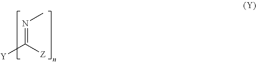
CN=C([Y])[Z]
